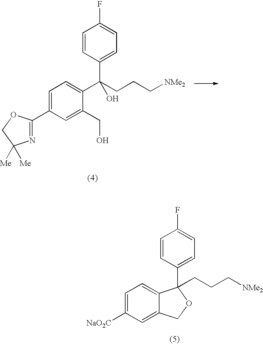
N1=C(C2=CC=C(C(CCC[NMe2])(C3=CC=C(F)C=C3)O)C(CO)=C2)OCC1([Me])[Me].C1([NaO2C])=CC=C2C(=C1)COC2(C1=CC=C(F)C=C1)CCC[NMe2]
